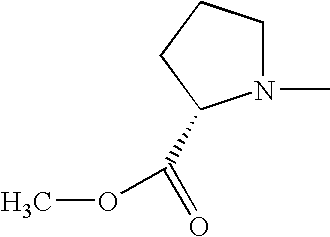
N1(C)CCCC1C(=O)OC
